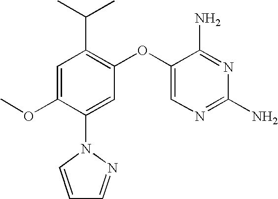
C1=C(OC)C(N2C=CC=N2)=CC(OC2=CN=C(N)N=C2N)=C1C(C)C
